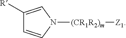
C1=CC([R])=CN1[(CR1R2)m][Z1]
